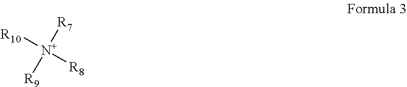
[R9][N+]([R7])([R10])[R8]
